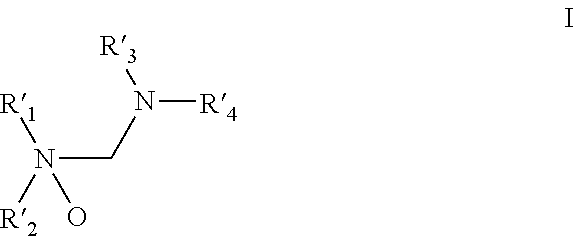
N(CN([R4])[R3])([R1])(O)[R2]
